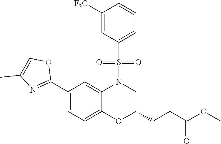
C1(C2=CC=C3C(=C2)N(S(C2=CC=CC([F3C])=C2)(=O)=O)CC(CCC(OC)=O)O3)=NC(C)=CO1
